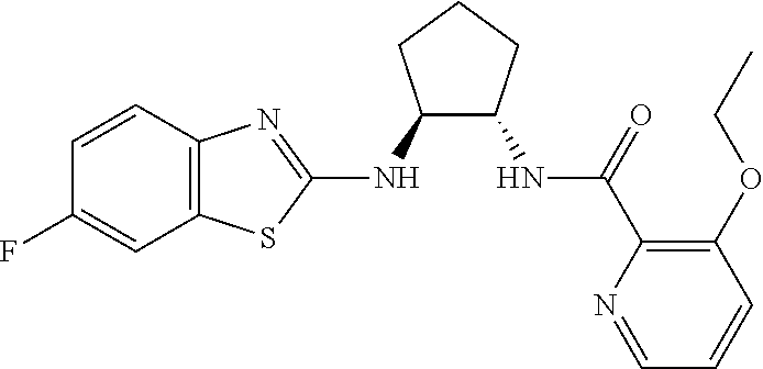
C12=C(C=CC(F)=C1)N=C(NC1C(NC(C3=C(OCC)C=CC=N3)=O)CCC1)S2
